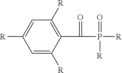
C1=C([R])C(C(P([R])(=O)[R])=O)=C([R])C=C1[R]
